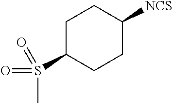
[NCS]C1CCC(S(C)(=O)=O)CC1
